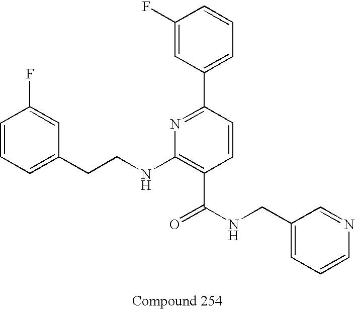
C1=CC(F)=CC(CCNC2=C(C(NCC3=CC=CN=C3)=O)C=CC(C3=CC=CC(F)=C3)=N2)=C1
